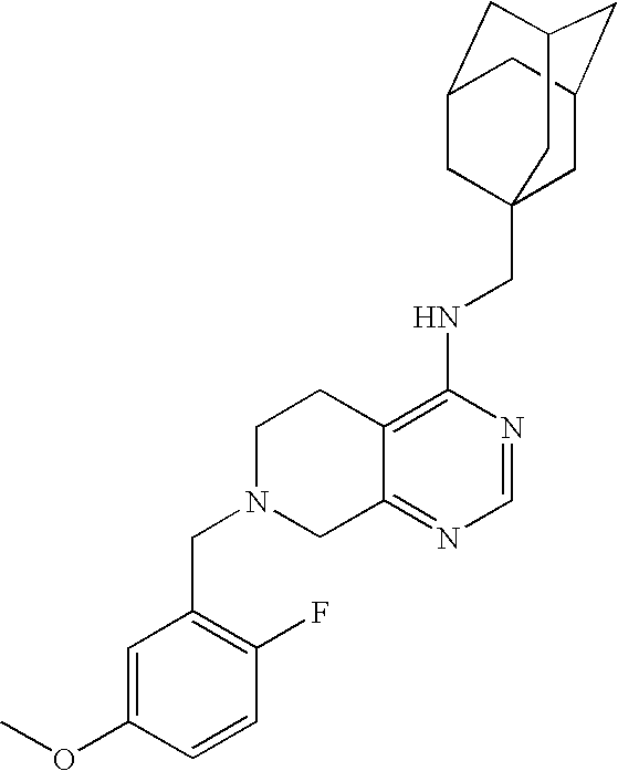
C12=C(NCC34CC5CC(CC(C3)C5)C4)N=CN=C1CN(CC1=C(F)C=CC(OC)=C1)CC2
